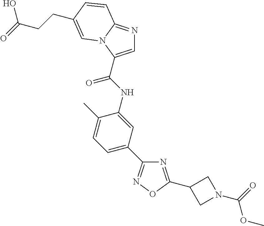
C1=C(C(NC2=CC(C3=NOC(C4CN(C(=O)OC)C4)=N3)=CC=C2C)=O)N2C(=N1)C=CC(CCC(=O)O)=C2
